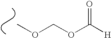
COCOC([H])=O
